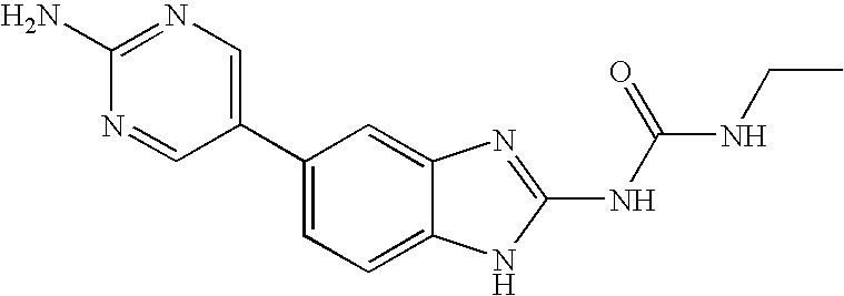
C1(C2=CN=C(N)N=C2)=CC=C2C(=C1)N=C(NC(NCC)=O)N2
